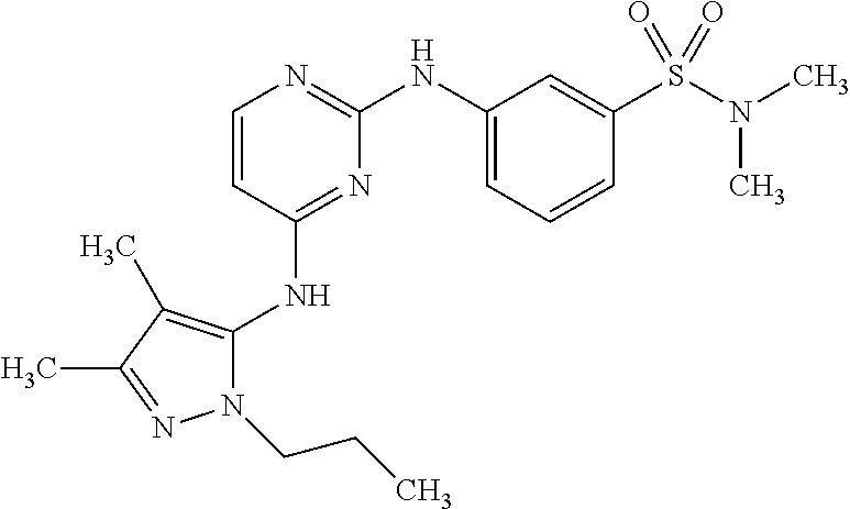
C1=CC(NC2=C(C)C(C)=NN2CCC)=NC(NC2=CC=CC(S(N(C)C)(=O)=O)=C2)=N1
